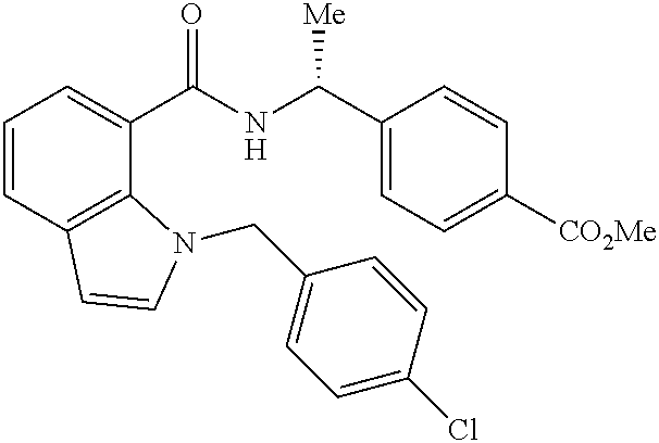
C1=CC2=C(C(C(NC(C3=CC=C([CO2Me])C=C3)[Me])=O)=C1)N(CC1=CC=C(Cl)C=C1)C=C2
